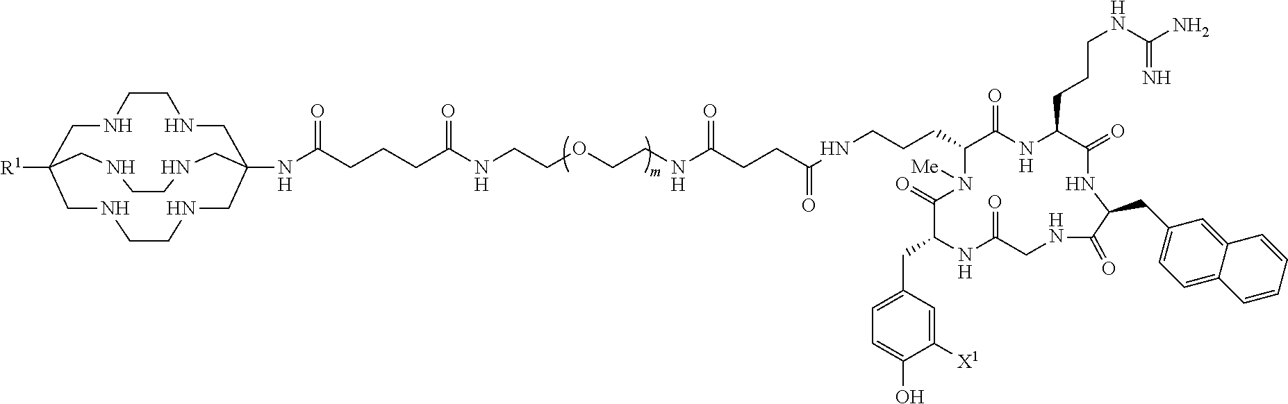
C1(CCCNC(CCC(NCCOCCNC(CCCC(NC23CNCCNCC([R1])(CNCCNC2)CNCCNC3)=O)=O)=O)=O)N([Me])C(=O)C(CC2=CC=C(O)C([X1])=C2)NC(=O)CNC(=O)C(CC2=CC=C3C(=C2)C=CC=C3)NC(=O)C(CCCNC(=N)N)NC1=O
